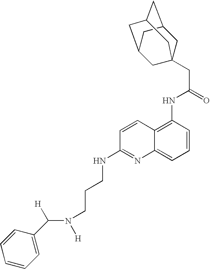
C1C2CC3CC(CC1(CC(=O)NC1=C4C(=CC=C1)N=C(NCCCN([H])C([H])C1=CC=CC=C1)C=C4)C3)C2
